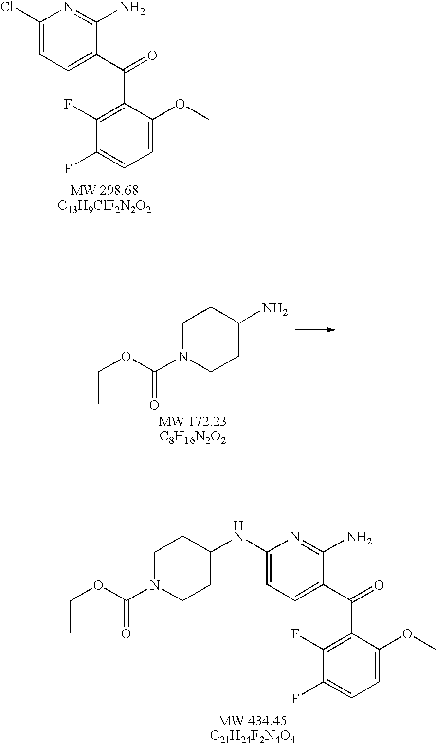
C1(Cl)=CC=C(C(=O)C2=C(F)C(F)=CC=C2OC)C(N)=N1.C1N(C(OCC)=O)CCC(N)C1.C1(NC2CCN(C(OCC)=O)CC2)=CC=C(C(=O)C2=C(F)C(F)=CC=C2OC)C(N)=N1
